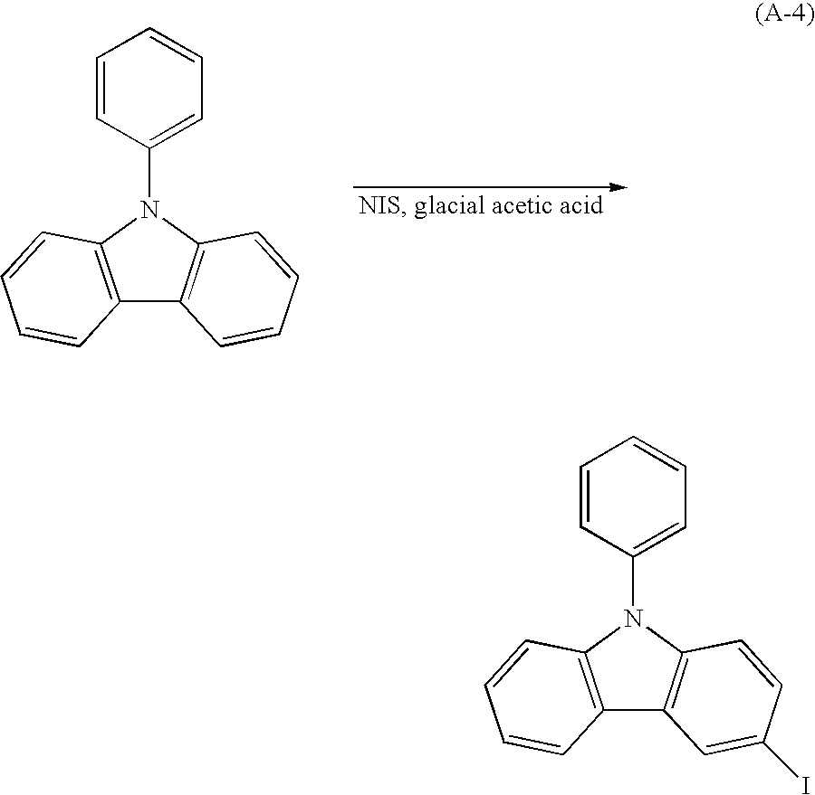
C1=CC(N2C3=C(C4=C2C=CC=C4)C=CC=C3)=CC=C1.C1=CC(N2C3=C(C4=C2C=CC(I)=C4)C=CC=C3)=CC=C1
